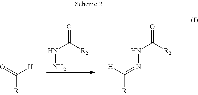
NNC([R2])=O.[R1]C(=NNC([R2])=O)[H].[R1]C([H])=O
